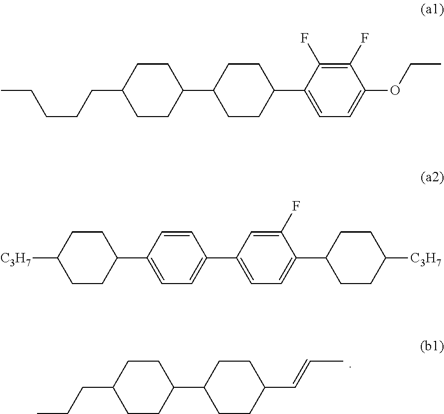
C1C(CCC)CCC(C2CCC(C=CC)CC2)C1.C1C(CCCCC)CCC(C2CCC(C3=CC=C(OCC)C(F)=C3F)CC2)C1.C1C([C3H7])CCC(C2=CC=C(C3=CC=C(C4CCC([C3H7])CC4)C(F)=C3)C=C2)C1
